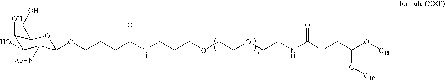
C1(O)C(O)C([AcHN])C(OCCCC(NCCCOCCOCCNC(OCC(O[C18])O[C18])=O)=O)OC1CO
